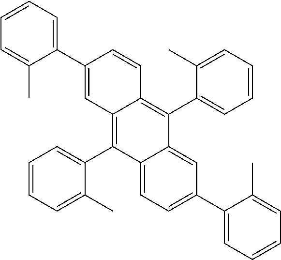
C1=CC=C(C)C(C2=C3C(=C(C4=CC=CC=C4C)C4=CC(C5=CC=CC=C5C)=CC=C24)C=CC(C2=CC=CC=C2C)=C3)=C1
